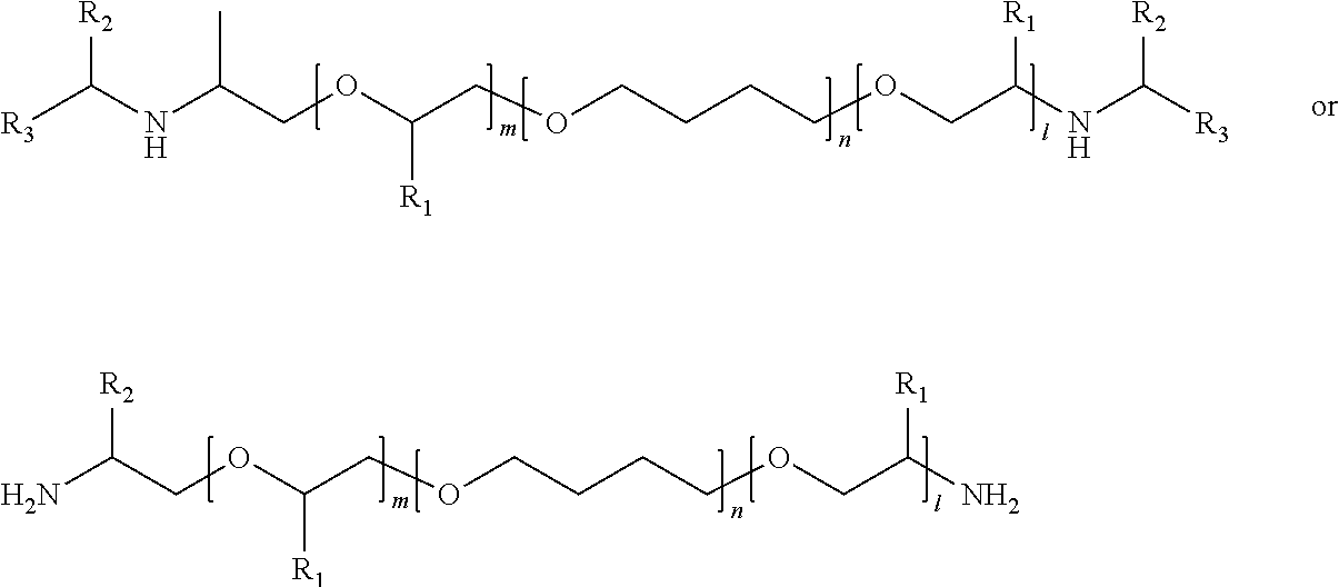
NC(COC(COCCCCOCC(N)[R1])[R1])[R2].[R3]C(NC(COC(COCCCCOCC(NC([R3])[R2])[R1])[R1])C)[R2]
